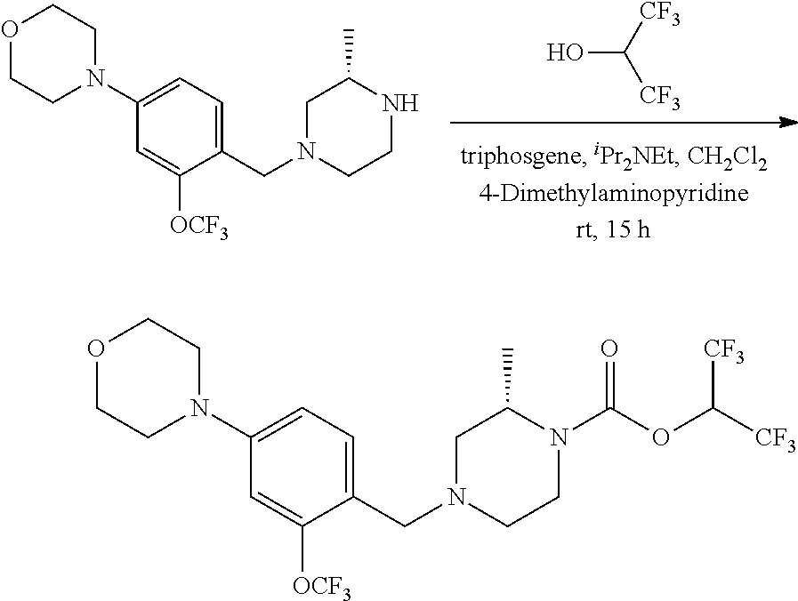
[CF3]C([CF3])O.C1CNC(C)CN1CC1=CC=C(N2CCOCC2)C=C1[OCF3].C1CN(C(OC([CF3])[CF3])=O)C(C)CN1CC1=CC=C(N2CCOCC2)C=C1[OCF3]
